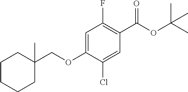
C1(F)=C(C(OC(C)(C)C)=O)C=C(Cl)C(OCC2(C)CCCCC2)=C1
